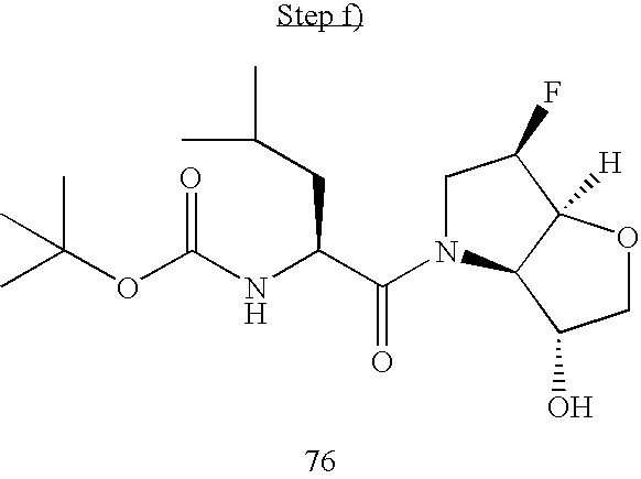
C1OC2([H])C(C1O)N(C(=O)C(NC(=O)OC(C)(C)C)CC(C)C)CC2F
